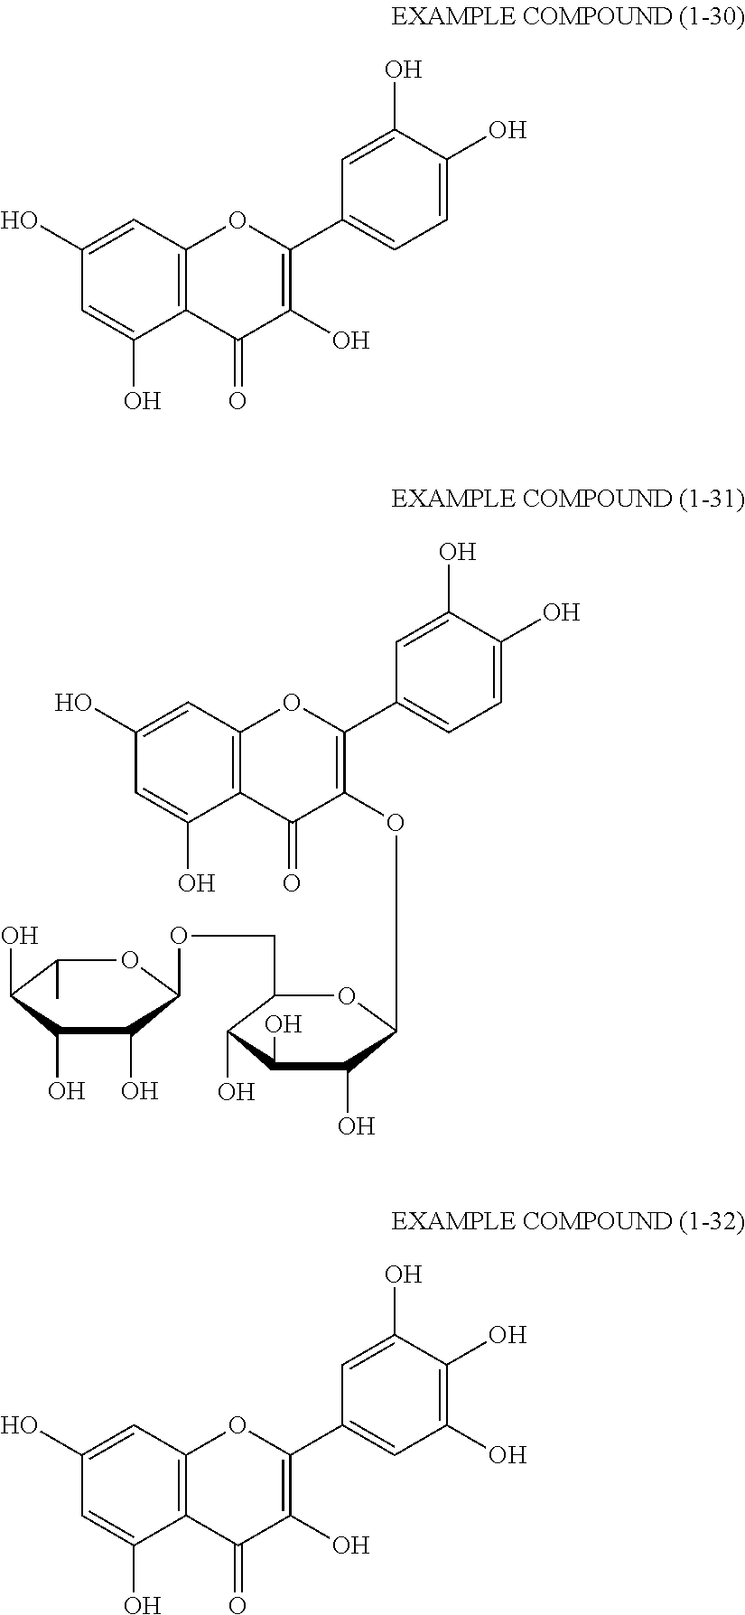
C1(O)=CC2=C(C(O)=C1)C(=O)C(O)=C(C1=CC=C(O)C(O)=C1)O2.C1(O)=CC2=C(C(O)=C1)C(=O)C(OC1C(O)C(O)C(O)C(COC3C(O)C(O)C(O)C(C)O3)O1)=C(C1=CC=C(O)C(O)=C1)O2.C1(O)=CC2=C(C(O)=C1)C(=O)C(O)=C(C1=CC(O)=C(O)C(O)=C1)O2
